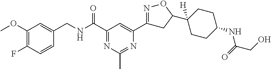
C1(OC)=C(F)C=CC(CNC(C2=NC(C)=NC(C3=NOC(C4([H])CCC(NC(=O)CO)CC4)C3)=C2)=O)=C1
